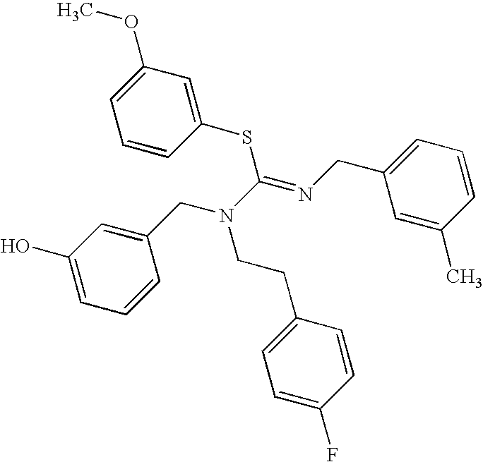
C1=CC=C(O)C=C1CN(CCC1=CC=C(F)C=C1)C(SC1=CC(OC)=CC=C1)=NCC1=CC=CC(C)=C1
